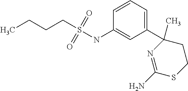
C(CCC)S(NC1=CC(C2(C)N=C(N)SCC2)=CC=C1)(=O)=O
